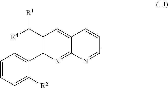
C1=CC=C([R2])C(C2=C(C([R4])[R1])C=C3C(=N2)N=CC=C3)=C1
